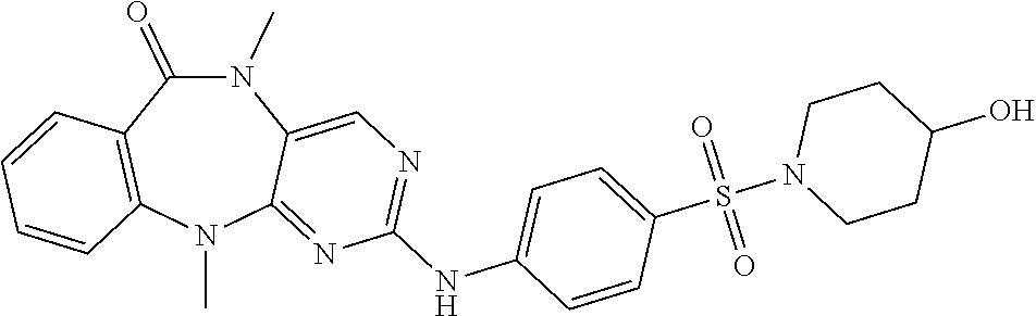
N1(C)C(=O)C2=C(N(C)C3=NC(NC4=CC=C(S(N5CCC(O)CC5)(=O)=O)C=C4)=NC=C13)C=CC=C2
